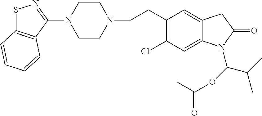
S1C2=C(C(N3CCN(CCC4=C(Cl)C=C5C(=C4)CC(=O)N5C(OC(=O)C)C(C)C)CC3)=N1)C=CC=C2
